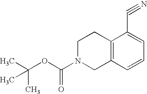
C12=C(C=CC=C1C#N)CN(C(OC(C)(C)C)=O)CC2
